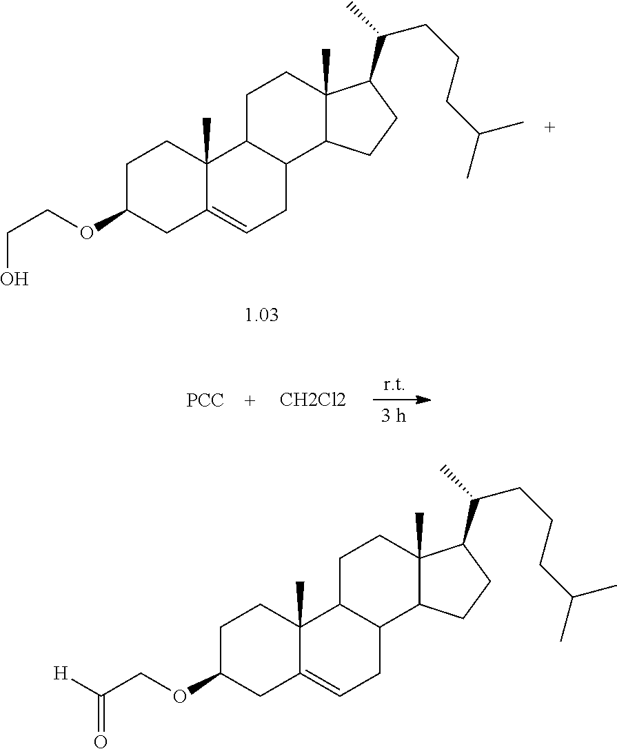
C1C2C(C3C(C)(C1)C(C(CCCC(C)C)C)CC3)CC=C1C2(C)CCC(OCC(=O)[H])C1.C1C2C(C3C(C)(C1)C(C(CCCC(C)C)C)CC3)CC=C1C2(C)CCC(OCCO)C1.[PCC].[CH2Cl2]
